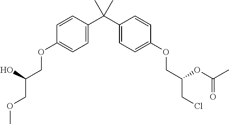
C1=C(C(C2=CC=C(OCC(CCl)OC(C)=O)C=C2)(C)C)C=CC(OCC(COC)O)=C1
